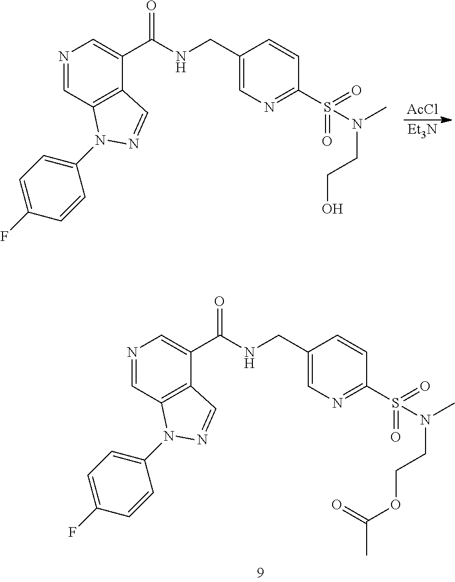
N1=CC2=C(C(C(NCC3=CN=C(S(N(CCOC(=O)C)C)(=O)=O)C=C3)=O)=C1)C=NN2C1=CC=C(F)C=C1.N1=CC2=C(C(C(NCC3=CN=C(S(N(CCO)C)(=O)=O)C=C3)=O)=C1)C=NN2C1=CC=C(F)C=C1.[Et3N].[AcCl]
